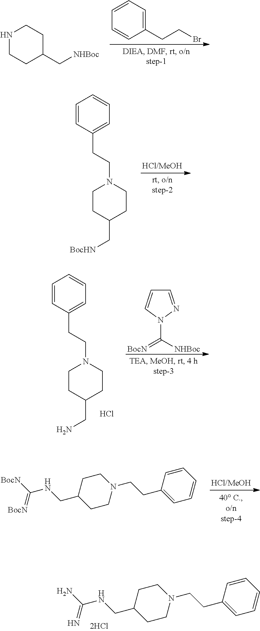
N1CCC(C[NHBoc])CC1.C1(CCBr)=CC=CC=C1.C1=CC(CCN2CCC(C[BocHN])CC2)=CC=C1.C1=NN(C([NHBoc])=[BocN])C=C1.C1=CC(CCN2CCC(CN)CC2)=CC=C1.Cl.C1CC(CNC([BocN])=[BocN])CCN1CCC1=CC=CC=C1.C1CC(CNC(N)=N)CCN1CCC1=CC=CC=C1
